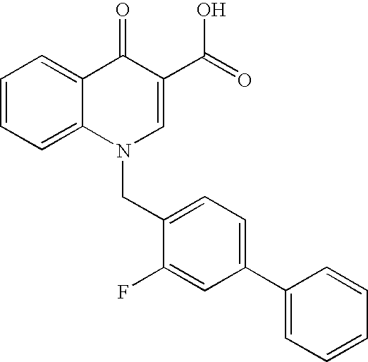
C12=CC=CC=C1C(=O)C(C(=O)O)=CN2CC1=CC=C(C2=CC=CC=C2)C=C1F
